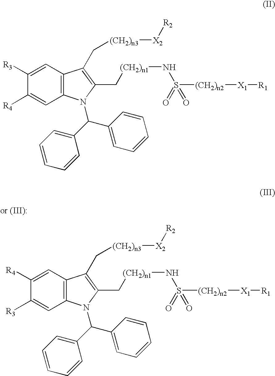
C12=C(C=C([R4])C([R3])=C1)C(C[(CH2)n3][X2][R2])=C(C[(CH2)n1]NS([(CH2)n2][X1][R1])(=O)=O)N2C(C1=CC=CC=C1)C1=CC=CC=C1.C12=C(C=C([R3])C([R4])=C1)C(C[(CH2)n3][X2][R2])=C(C[(CH2)n1]NS([(CH2)n2][X1][R1])(=O)=O)N2C(C1=CC=CC=C1)C1=CC=CC=C1
